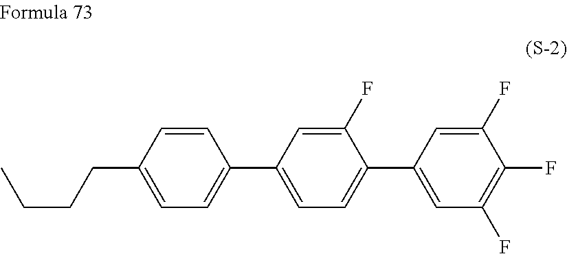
C1(F)=CC(C2=CC=C(C3=CC=C(CCCC)C=C3)C=C2F)=CC(F)=C1F
